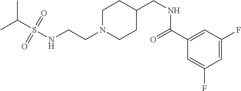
C(CN1CCC(CNC(C2=CC(F)=CC(F)=C2)=O)CC1)NS(C(C)C)(=O)=O
